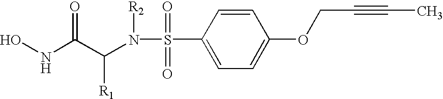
ONC(C(N(S(C1=CC=C(OCC#CC)C=C1)(=O)=O)[R2])[R1])=O
